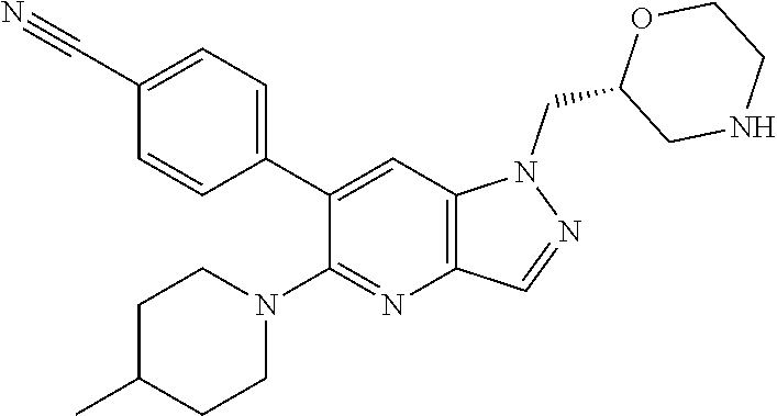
C1(C2=CC=C(C#N)C=C2)=CC2=C(N=C1N1CCC(C)CC1)C=NN2CC1CNCCO1
